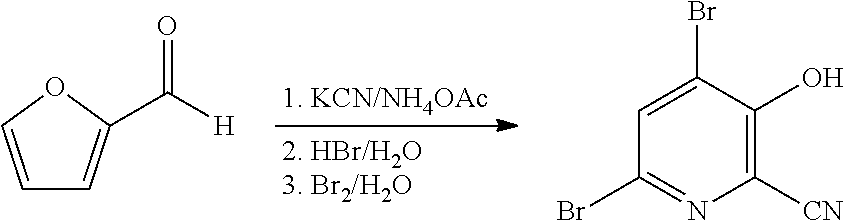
C1([CN])=C(O)C(Br)=CC(Br)=N1.C1=COC(C([H])=O)=C1
